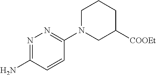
C1N(C2=NN=C(N)C=C2)CC([COOEt])CC1
